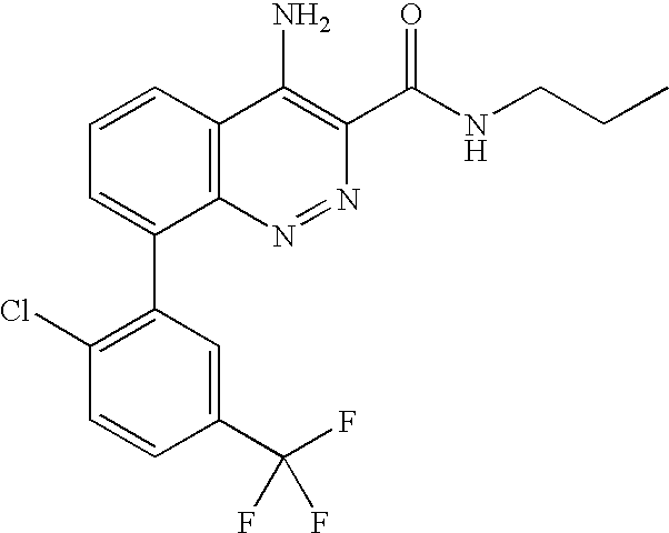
C1=CC(C(F)(F)F)=CC(C2=CC=CC3=C2N=NC(C(NCCC)=O)=C3N)=C1Cl
